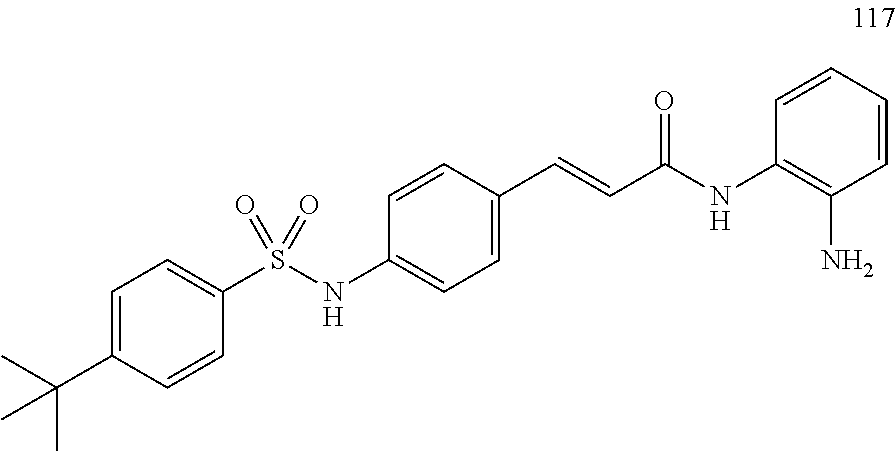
C1=C(C(C)(C)C)C=CC(S(NC2=CC=C(C=CC(NC3=C(N)C=CC=C3)=O)C=C2)(=O)=O)=C1
